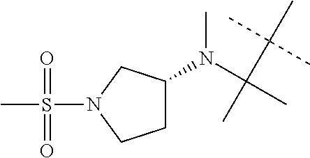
C1C(N(C(C)(C(C)(C)C)C)C)CN(S(C)(=O)=O)C1
